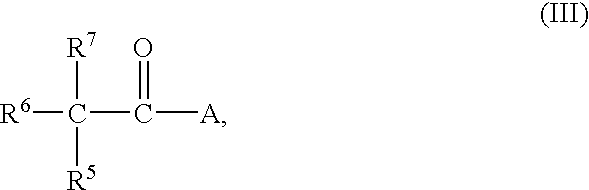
[R6]C(C([A])=O)([R7])[R5]
